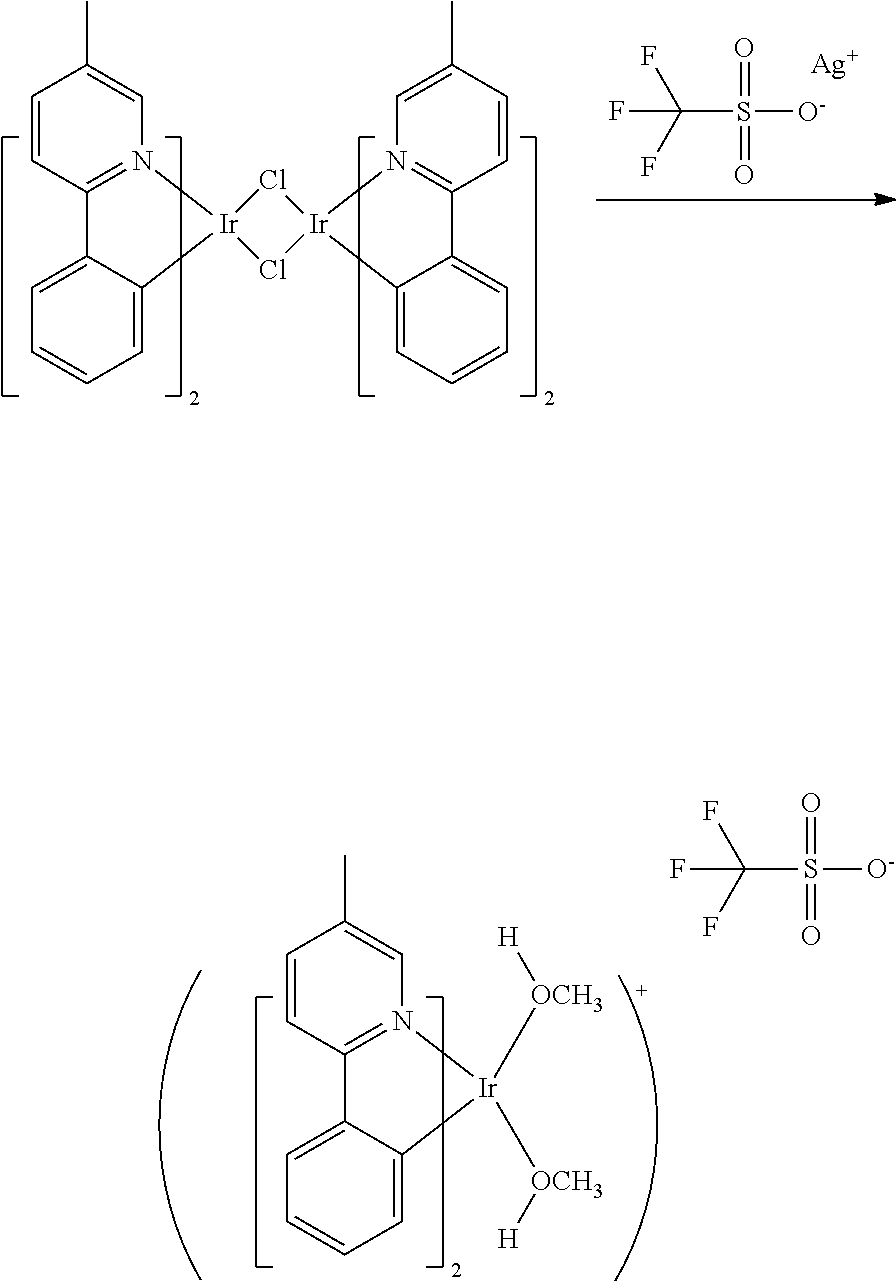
C1=CC2=N(C=C1C)[Ir]([OCH3][H])([OCH3][H])C1=CC=CC=C21.FC(F)(F)S([O-])(=O)=O.C1=CC2=N(C=C1C)[Ir]1(C3=CC=CC=C23)Cl[Ir]2(N3=C(C=CC(C)=C3)C3=CC=CC=C32)Cl1.FC(F)(F)S([O-])(=O)=O.[Ag]
